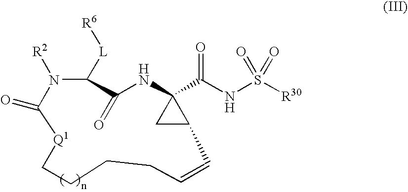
C1(=O)NC2(C(NS([R30])(=O)=O)=O)CC2C=CCCCC[Q1]C(=O)N([R2])C1[L][R6]
